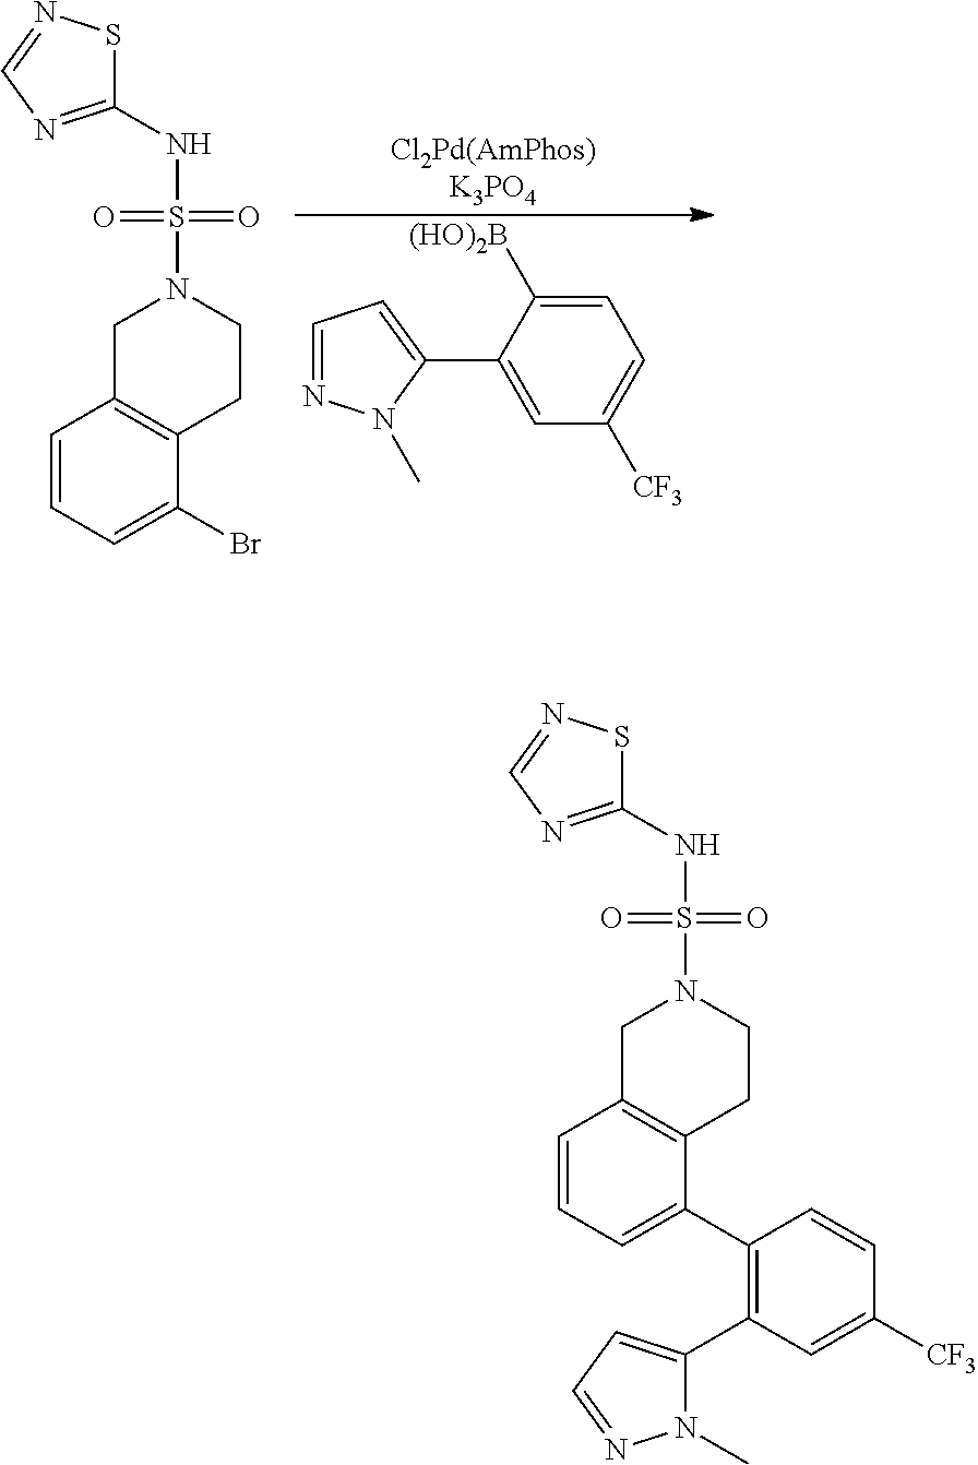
C1=C(C2=CC=NN2C)C([(HO)2B])=CC=C1[CF3].C1(NS(=O)(=O)N2CC3=C(CC2)C(Br)=CC=C3)=NC=NS1.C1(NS(=O)(=O)N2CC3=C(CC2)C(C2=C(C4=CC=NN4C)C=C([CF3])C=C2)=CC=C3)=NC=NS1
